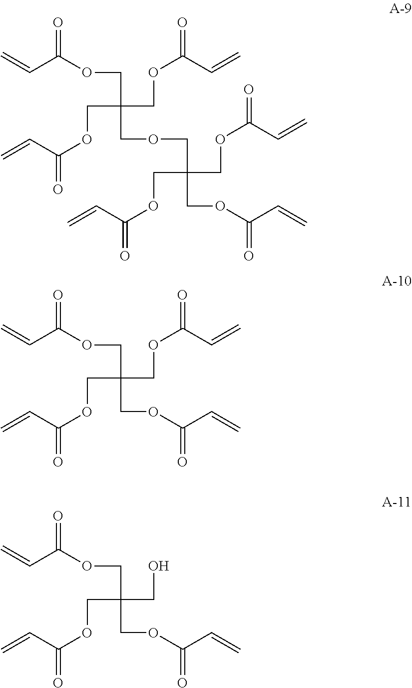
O=C(OCC(COC(=O)C=C)(COC(=O)C=C)COCC(COC(=O)C=C)(COC(=O)C=C)COC(C=C)=O)C=C.O=C(OCC(COC(=O)C=C)(COC(=O)C=C)COC(C=C)=O)C=C.O=C(OCC(COC(=O)C=C)(CO)COC(C=C)=O)C=C
